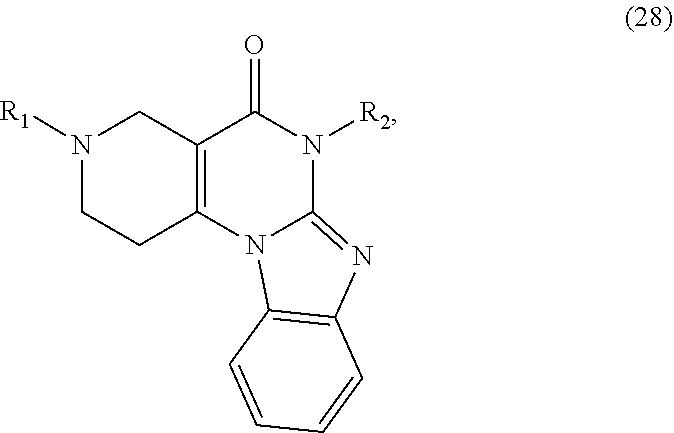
N12C(=NC3=C1C=CC=C3)N([R2])C(=O)C1=C2CCN([R1])C1
